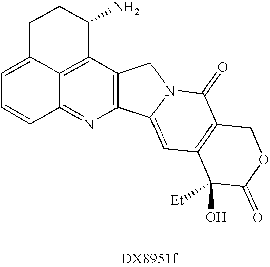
C12=NC3=C(C4=C1C(=CC=C2)CCC4N)CN1C3=CC2=C(C1=O)COC(=O)C2([Et])O
